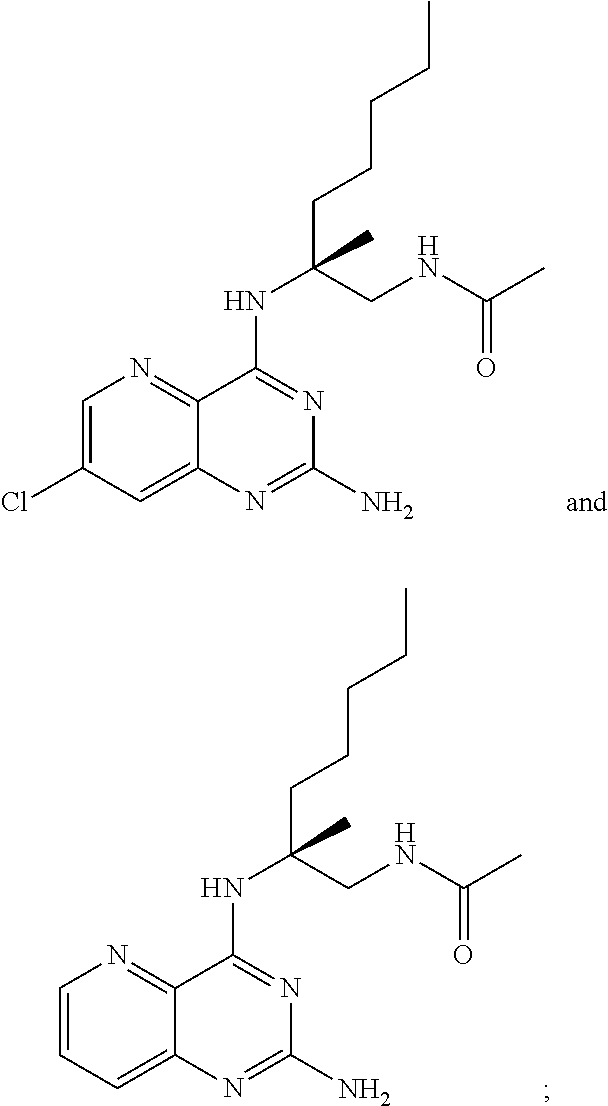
C12=NC=C(Cl)C=C1N=C(N)N=C2NC(CCCCC)(CNC(C)=O)C.C12=NC=CC=C1N=C(N)N=C2NC(CCCCC)(CNC(C)=O)C
